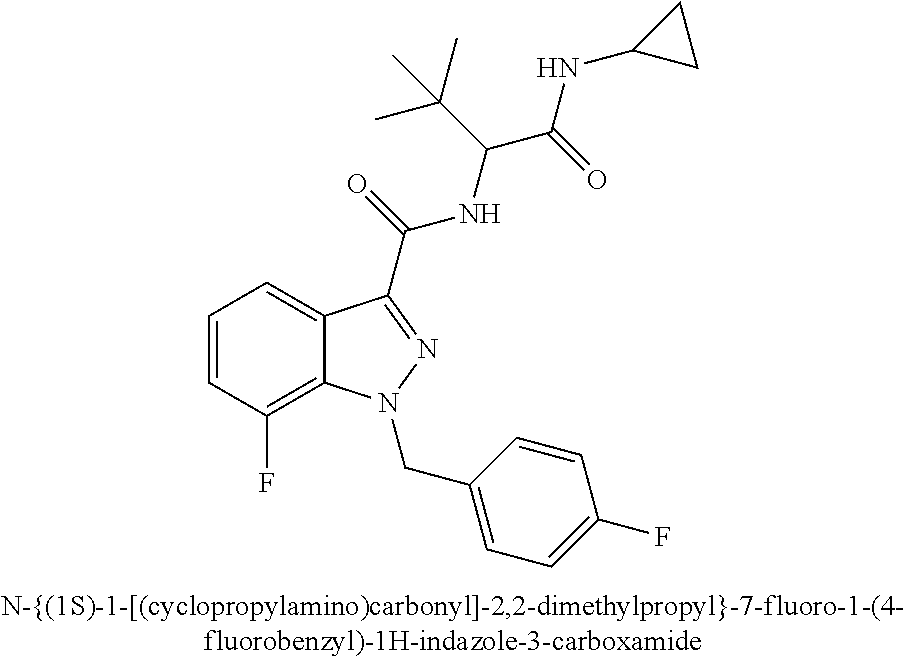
C1=CC(F)=C2C(=C1)C(C(=O)NC(C(NC1CC1)=O)C(C)(C)C)=NN2CC1=CC=C(F)C=C1
